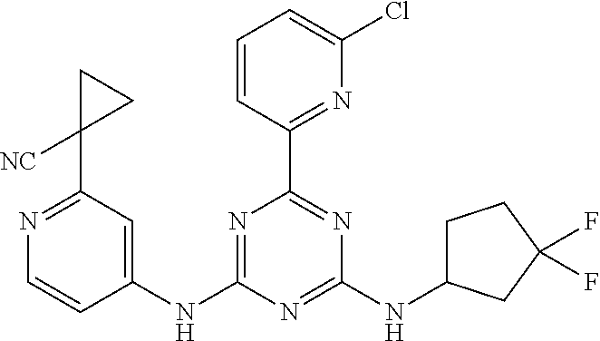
C1(NC2=NC(C3=NC(Cl)=CC=C3)=NC(NC3CCC(F)(F)C3)=N2)=CC(C2([NC])CC2)=NC=C1
